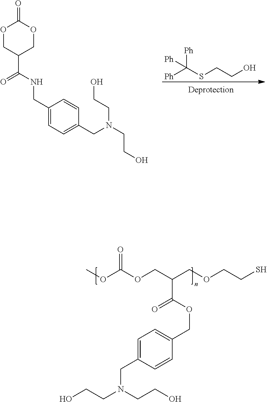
O(C(OCC(COCCS)C(OCC1=CC=C(CN(CCO)CCO)C=C1)=O)=O)C.[Ph]C(SCCO)([Ph])[Ph].O1CC(C(=O)NCC2=CC=C(CN(CCO)CCO)C=C2)COC1=O
